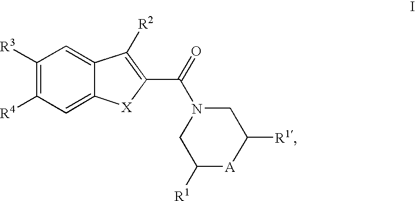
C1([R3])=C([R4])C=C2C(=C1)C([R2])=C(C(N1CC([R1])[A]C([R1])C1)=O)[X]2
